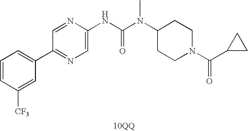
[10QQ].C1(C2=CC=CC([CF3])=C2)=NC=C(NC(N(C)C2CCN(C(=O)C3CC3)CC2)=O)N=C1
